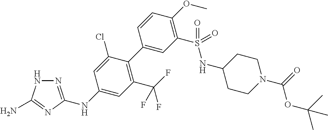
N1=C(NC2=CC(C(F)(F)F)=C(C3=CC(S(NC4CCN(C(OC(C)(C)C)=O)CC4)(=O)=O)=C(OC)C=C3)C(Cl)=C2)N=C(N)N1
